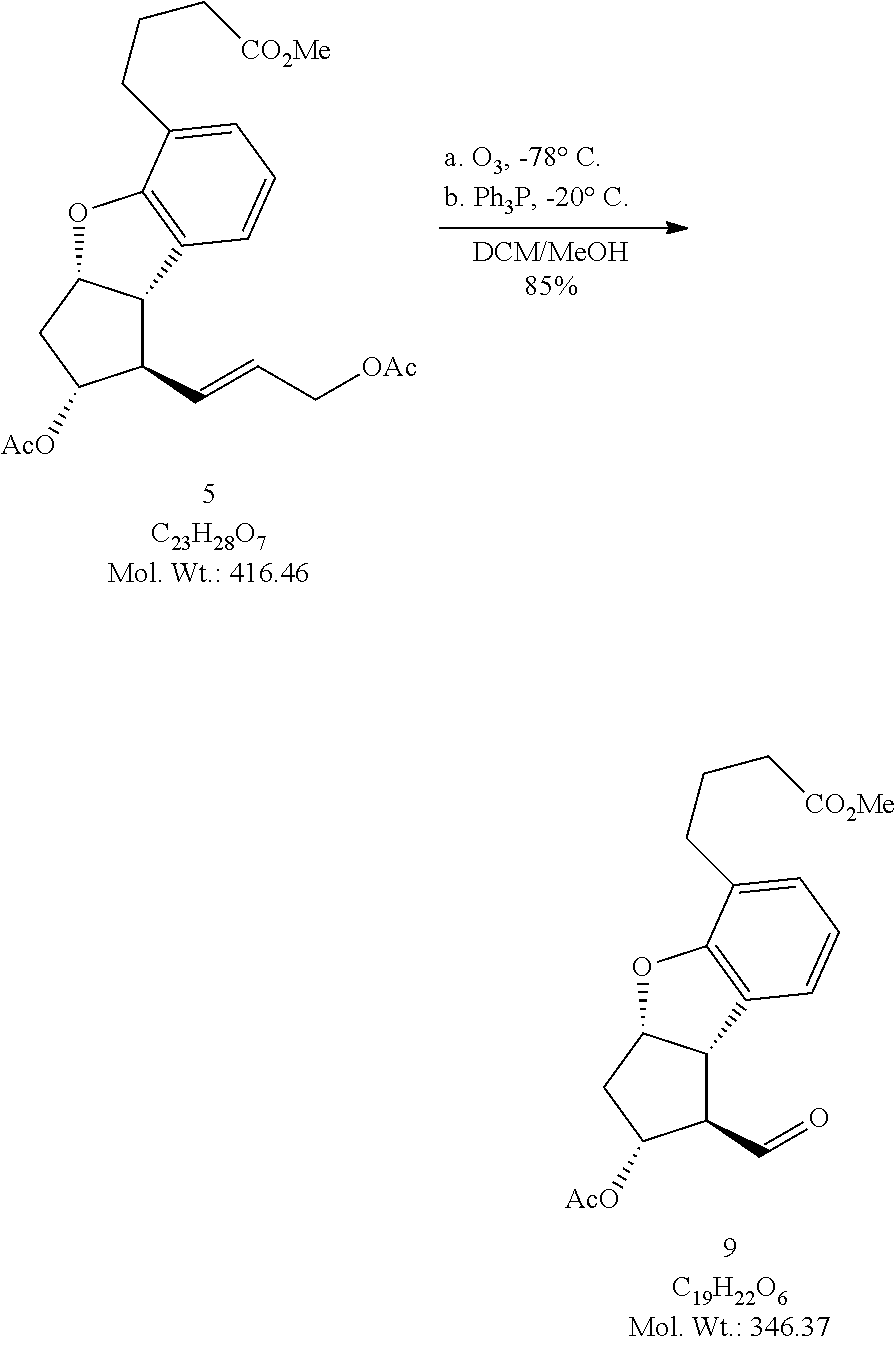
C1(C=CC[OAc])C2C(CC1[AcO])OC1=C2C=CC=C1CCC[CO2Me].C1(C=O)C2C(CC1[AcO])OC1=C2C=CC=C1CCC[CO2Me]
